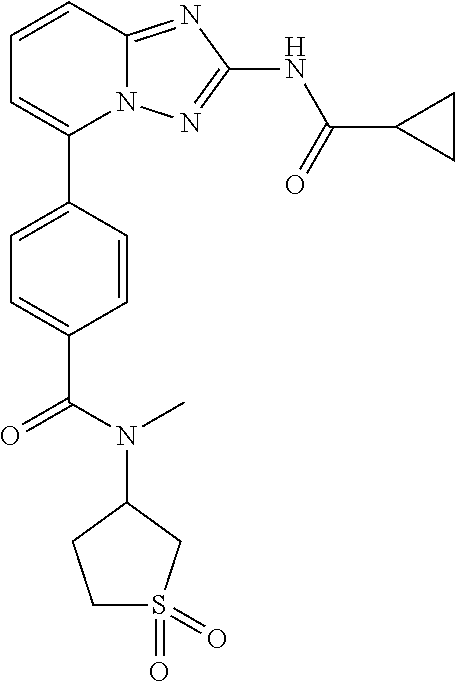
C1=CC2=NC(NC(=O)C3CC3)=NN2C(C2=CC=C(C(N(C3CCS(=O)(=O)C3)C)=O)C=C2)=C1
